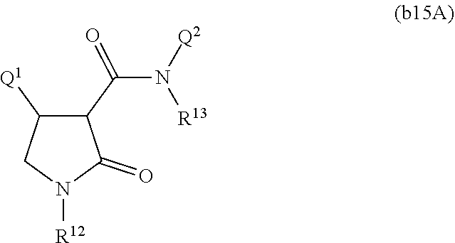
C1(C(N([Q2])[R13])=O)C([Q1])CN([R12])C1=O
